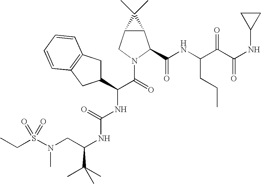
C(S(N(CC(NC(NC(C(N1C(C(NC(C(C(NC2CC2)=O)=O)CCC)=O)C2C(C1)C2(C)C)=O)C1CC2=C(C1)C=CC=C2)=O)C(C)(C)C)C)(=O)=O)C
